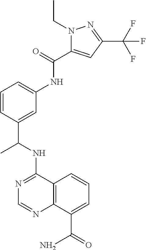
N1=C(NC(C2=CC(NC(=O)C3=CC(C(F)(F)F)=NN3CC)=CC=C2)C)C2=C(N=C1)C(C(=O)N)=CC=C2
